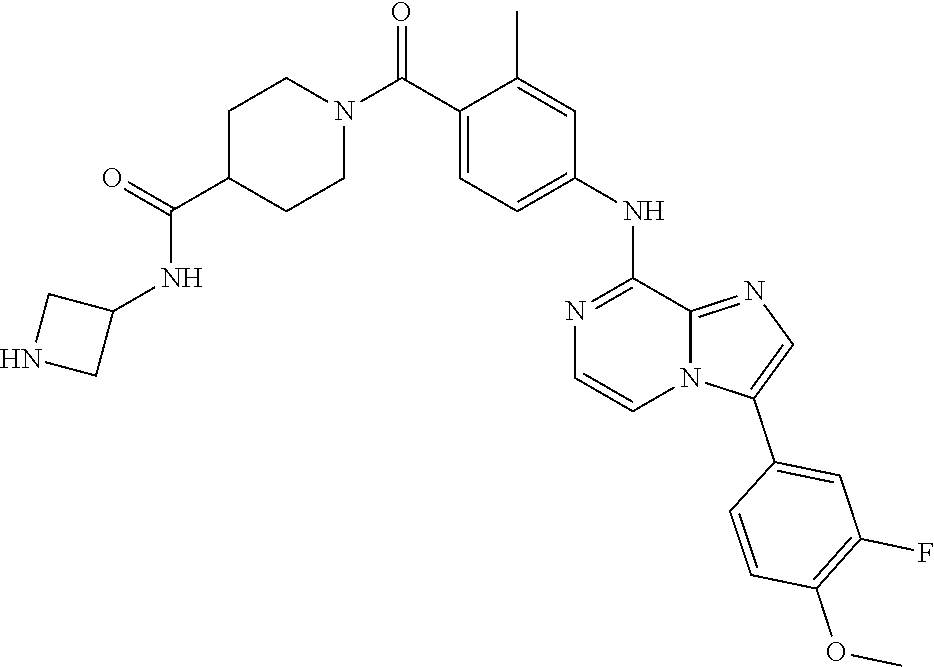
C(C1=CC=C(NC2=NC=CN3C2=NC=C3C2=CC(F)=C(OC)C=C2)C=C1C)(N1CCC(C(=O)NC2CNC2)CC1)=O
